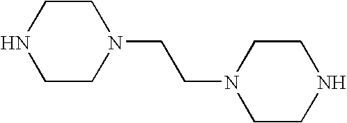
C1CN(CCN2CCNCC2)CCN1
